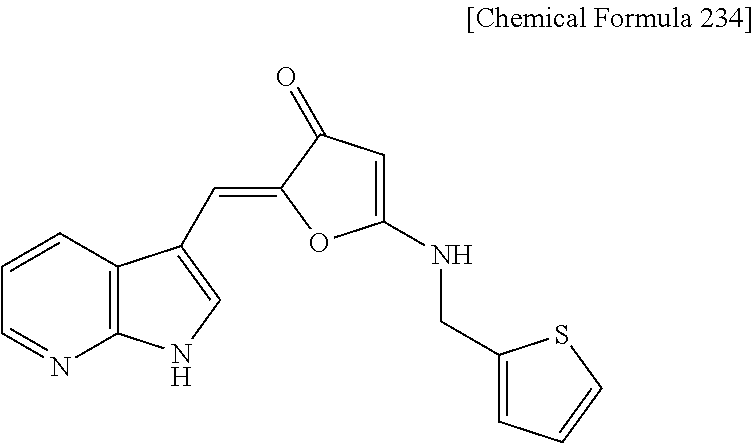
C12=C(C=CC=N1)C(C=C1OC(NCC3=CC=CS3)=CC1=O)=CN2
